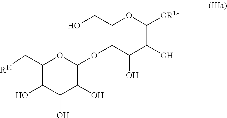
C1(C[R10])C(O)C(O)C(O)C(OC2C(O)C(O)C([OR1A])OC2CO)O1
